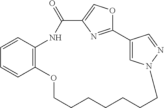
C12=NC(=CO1)C(=O)NC1=C(OCCCCCCCN3C=C2C=N3)C=CC=C1
